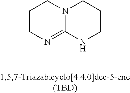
C1CN=C2N(C1)CCCN2
